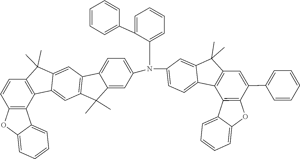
C12=C(C(C)(C)C3=CC4=C(C(C)(C)C5=CC(N(C6=CC=C7C8=C(C=C(C9=CC=CC=C9)C9=C8C8=CC=CC=C8O9)C(C)(C)C7=C6)C6=CC=CC=C6C6=CC=CC=C6)=CC=C45)C=C13)C=CC1=C2C2=CC=CC=C2O1
